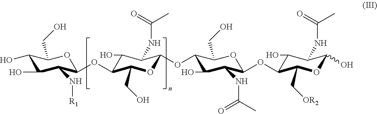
C1(O)C(O)C(N[R1])C(OC2C(O)C(NC(C)=O)C(OC3C(O)C(NC(C)=O)C(OC4C(O)C(NC(C)=O)C(O)OC4C[OR2])OC3CO)OC2CO)OC1CO
